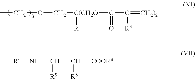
CCOC[C(CH2O]([R])C(C(=[CH2)2])[R3])=O.C[R4]NC(C([COOR8])[R3])[R9]
